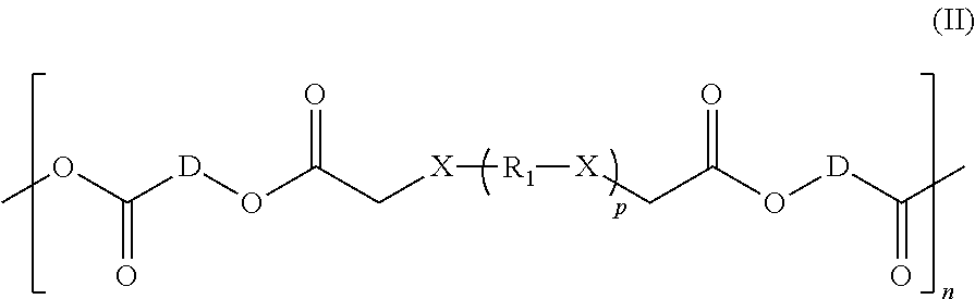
[D](OC(C[X][R1][X]CC(O[D]C(C)=O)=O)=O)C(OC)=O
